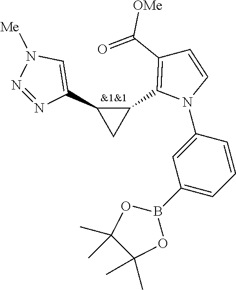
B1(C2=CC=CC(N3C=CC(C(=O)[OMe])=C3C3C(C4=CN([Me])N=N4)C3)=C2)OC(C)(C)C(C)(C)O1
